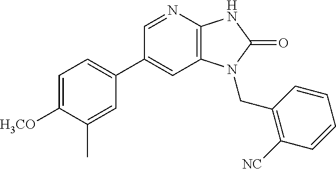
C12=C(N=CC(C3=CC=C([H3CO])C(C)=C3)=C1)NC(=O)N2CC1=C([NC])C=CC=C1
